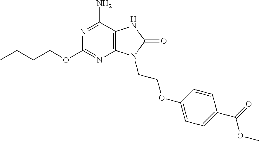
C1(N)=NC(OCCCC)=NC2=C1NC(=O)N2CCOC1=CC=C(C(OC)=O)C=C1
